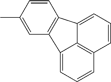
CC1=CC2=C(C=C1)C1=CC=CC3=C1C2=CC=C3
